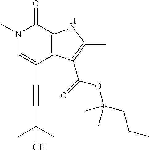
C(C1=CN(C)C(=O)C2=C1C(C(=O)OC(CCC)(C)C)=C(C)N2)#CC(O)(C)C
